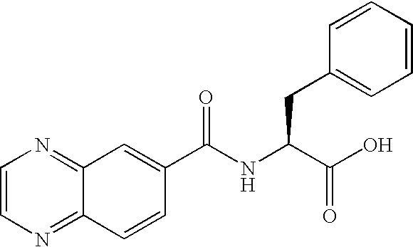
C1=CN=C2C(=N1)C=C(C(NC(C(O)=O)CC1=CC=CC=C1)=O)C=C2
